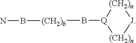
[(CH2)n]1[J][(CH2)n][Q]1B[(CH2)b]BN
